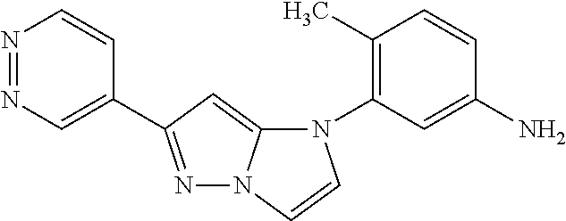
N1=NC=C(C2=NN3C(=C2)N(C2=C(C)C=CC(N)=C2)C=C3)C=C1
